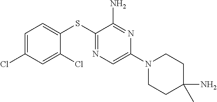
C1=C(Cl)C=C(Cl)C(SC2=NC=C(N3CCC(N)(C)CC3)N=C2N)=C1
